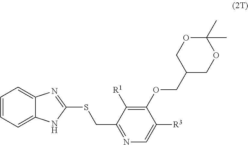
C12=CC=CC=C1N=C(SCC1=NC=C([R3])C(OCC3COC(C)(C)OC3)=C1[R1])N2
